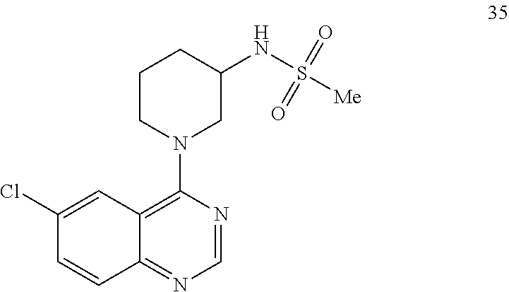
C1(Cl)=CC2=C(N3CC(NS([Me])(=O)=O)CCC3)N=CN=C2C=C1
